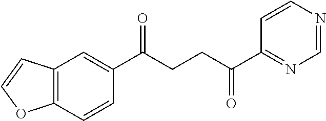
C1(C(CCC(C2=NC=NC=C2)=O)=O)=CC2=C(C=C1)OC=C2
